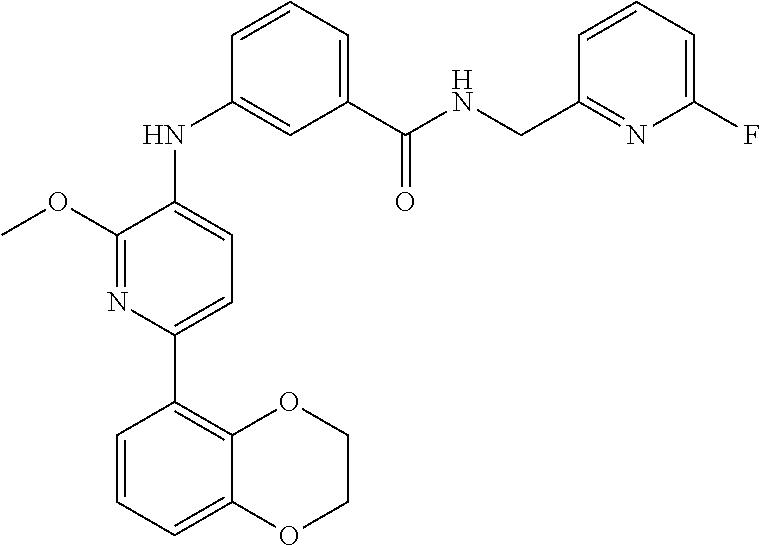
COC1=NC(C2=C3C(=CC=C2)OCCO3)=CC=C1NC1=CC(C(NCC2=NC(F)=CC=C2)=O)=CC=C1
